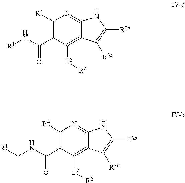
C1([R4])=C(C(N[R1])=O)C([L2][R2])=C2C(=N1)NC([R3a])=C2[R3b].C1([R4])=C(C(NC[R1])=O)C([L2][R2])=C2C(=N1)NC([R3a])=C2[R3b]
